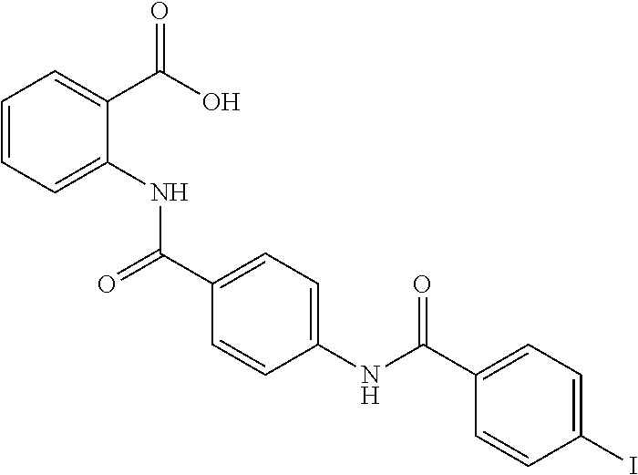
C1=CC=C(NC(C2=CC=C(NC(C3=CC=C(I)C=C3)=O)C=C2)=O)C(C(O)=O)=C1
